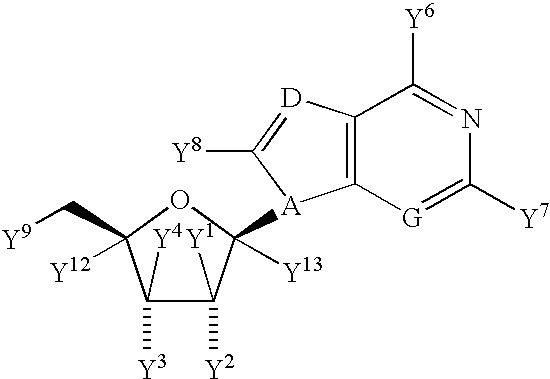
C1([Y4])([Y3])C([Y1])([Y2])C([A]2C3=C([D]=C2[Y8])C([Y6])=NC([Y7])=[G]3)([Y13])OC1(C[Y9])[Y12]
